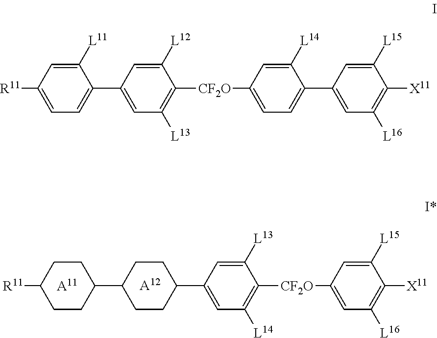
[A12].C1C([R11])CCC(C2CCC(C3=CC([L14])=C([CF2O]C4=CC([L16])=C([X11])C([L15])=C4)C([L13])=C3)CC2)C1.[A11].C1=C([L11])C(C2=CC([L13])=C([CF2O]C3=CC=C(C4=CC([L16])=C([X11])C([L15])=C4)C([L14])=C3)C([L12])=C2)=CC=C1[R11]
